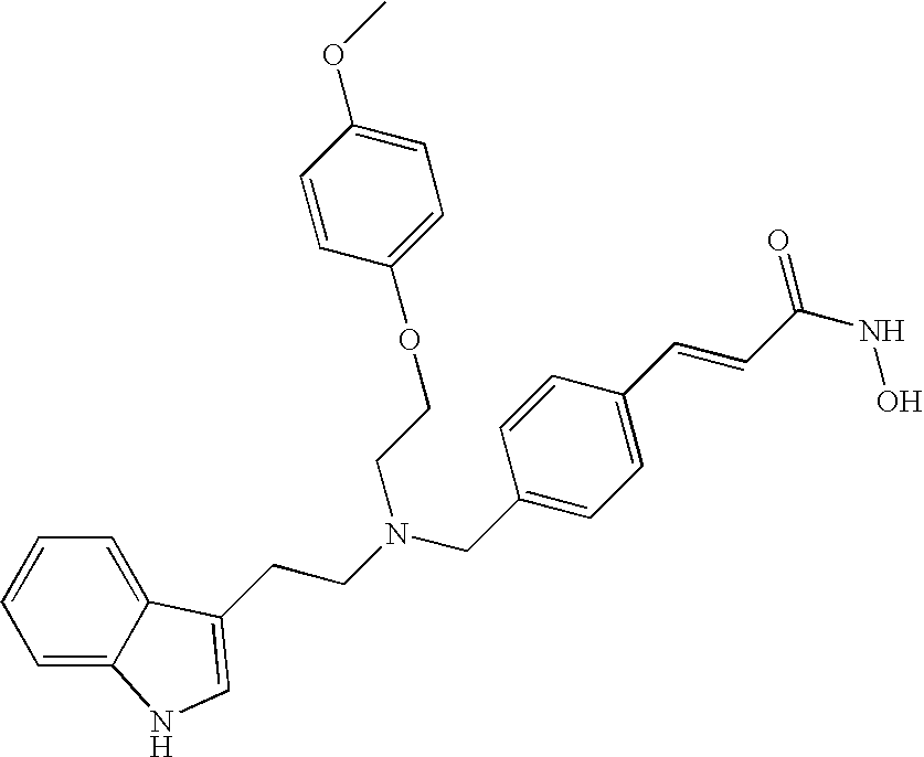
C1=C2C(=CC=C1)C(CCN(CC1=CC=C(C=CC(NO)=O)C=C1)CCOC1=CC=C(OC)C=C1)=CN2
